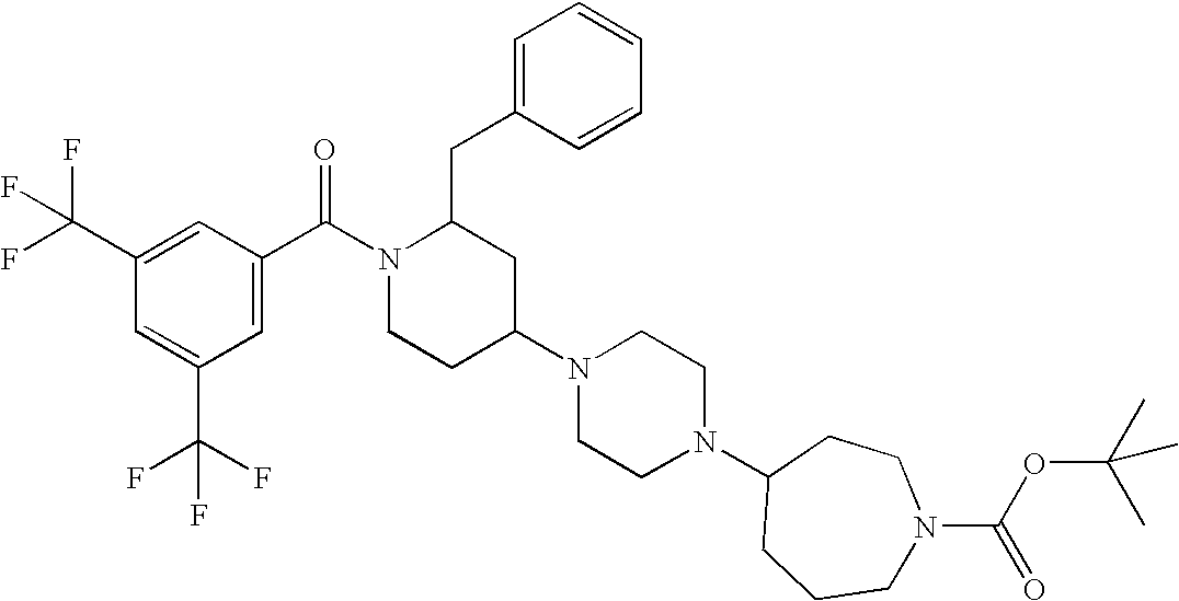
C1=C(C(F)(F)F)C=C(C(N2CCC(N3CCN(C4CCCN(C(=O)OC(C)(C)C)CC4)CC3)CC2CC2=CC=CC=C2)=O)C=C1C(F)(F)F
